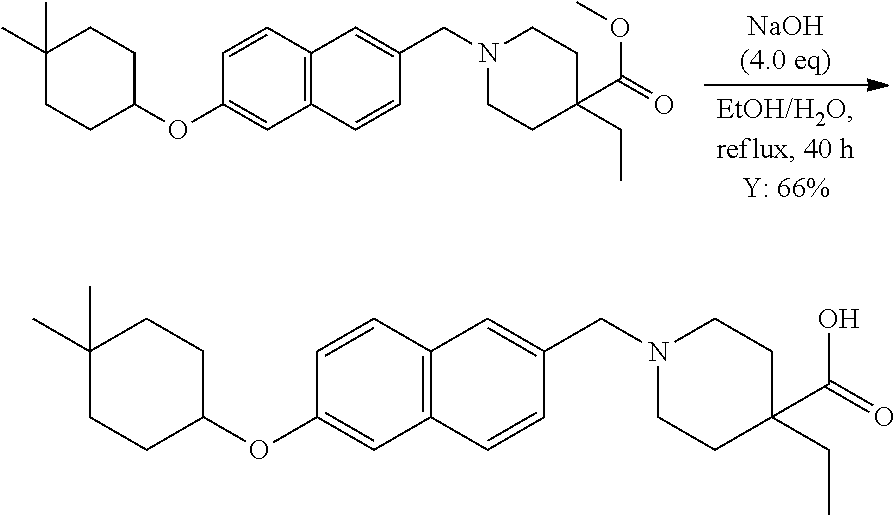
C1=CC(OC2CCC(C)(C)CC2)=CC2=C1C=C(CN1CCC(C(=O)OC)(CC)CC1)C=C2.C1=CC(OC2CCC(C)(C)CC2)=CC2=C1C=C(CN1CCC(C(=O)O)(CC)CC1)C=C2
